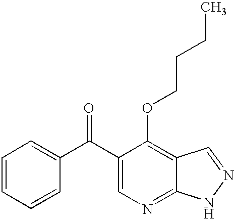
C1=CC=CC(C(C2=CN=C3C(=C2OCCCC)C=NN3)=O)=C1
